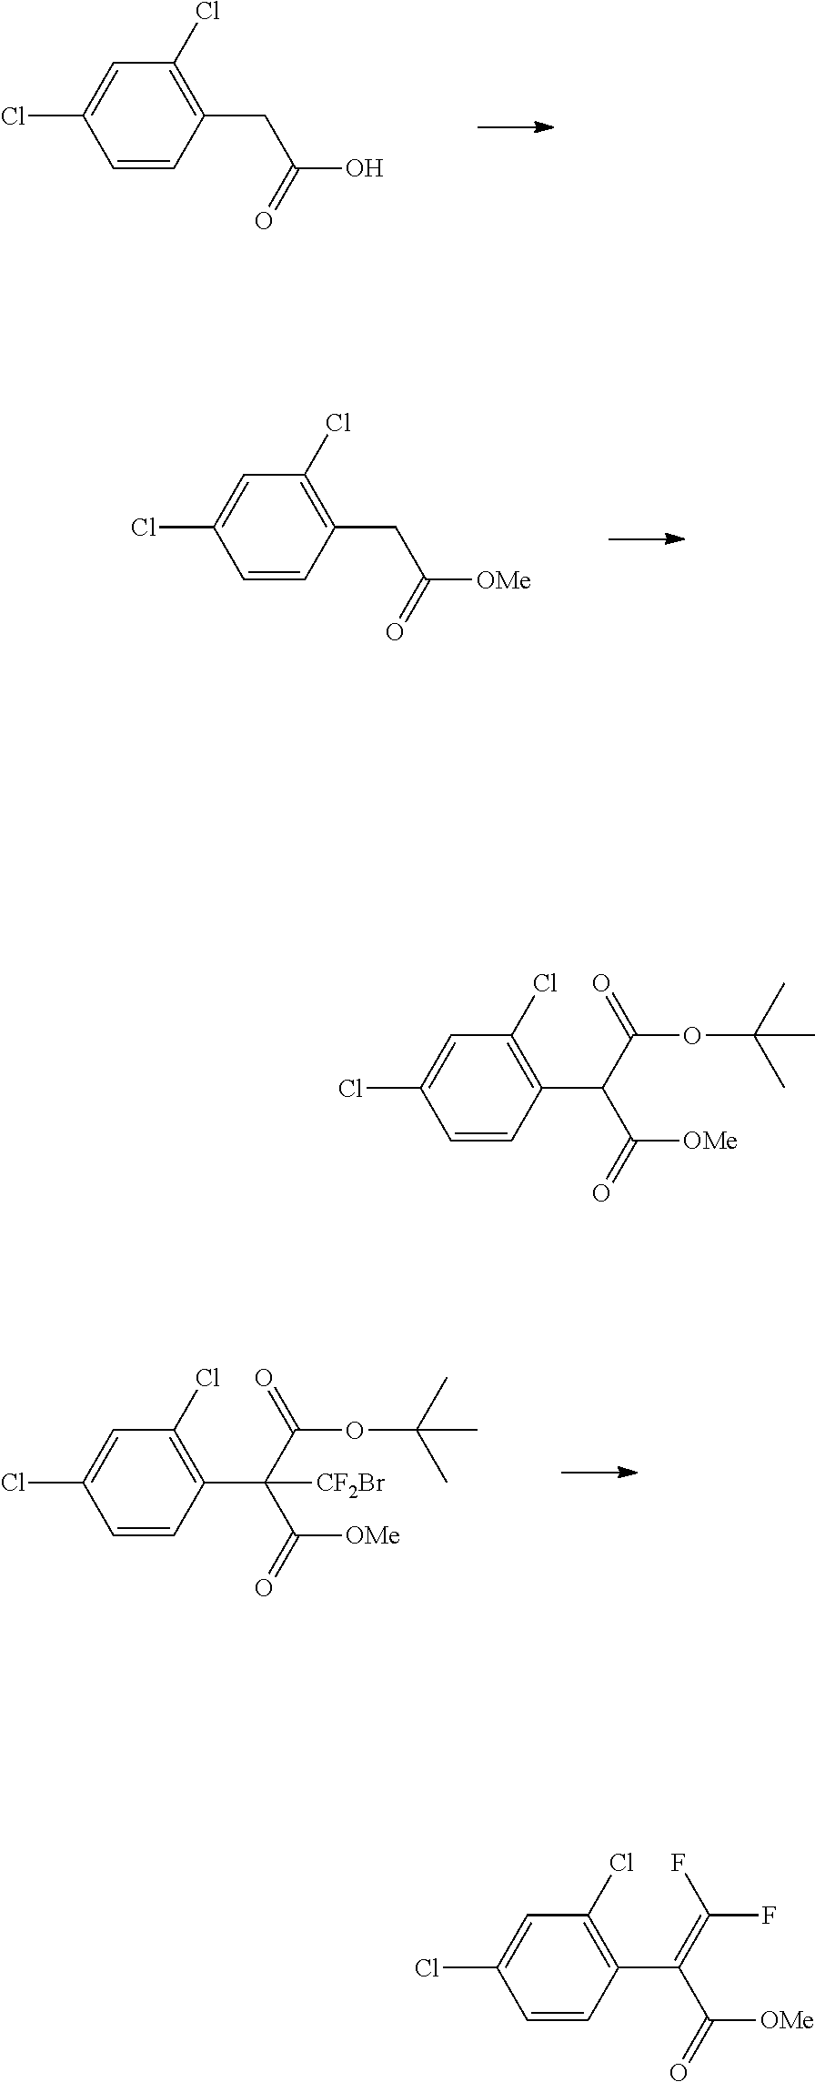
C1=CC(CC(=O)O)=C(Cl)C=C1Cl.C1=CC(CC(=O)[OMe])=C(Cl)C=C1Cl.C1=CC(C(C(=O)OC(C)(C)C)(C(=O)[OMe])[CF2Br])=C(Cl)C=C1Cl.C1=CC(C(C(=O)OC(C)(C)C)C(=O)[OMe])=C(Cl)C=C1Cl.C1=CC(C(=C(F)F)C(=O)[OMe])=C(Cl)C=C1Cl
